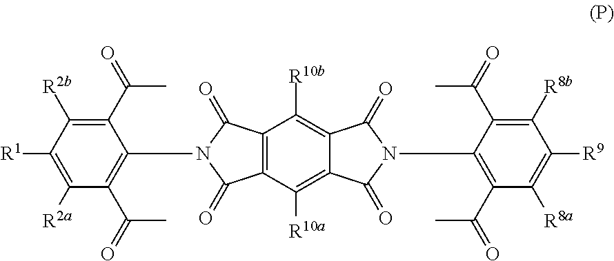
C12=C(C(=O)N(C3=C(C(C)=O)C([R2a])=C([R1])C([R2b])=C3C(=O)C)C1=O)C([R10b])=C1C(=C2[R10a])C(=O)N(C2=C(C(C)=O)C([R8a])=C([R9])C([R8b])=C2C(C)=O)C1=O
